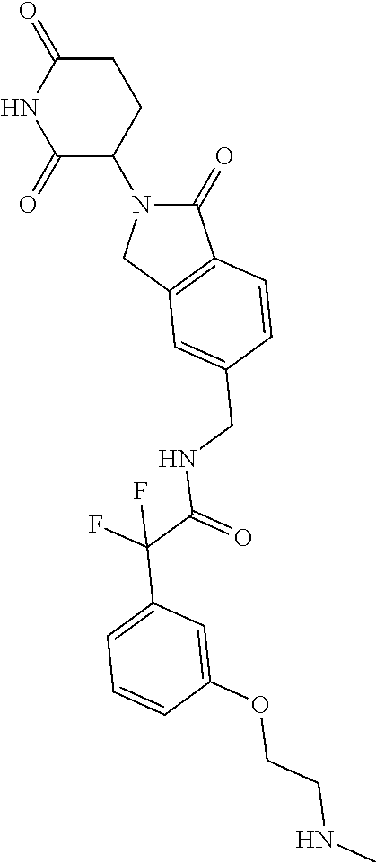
C1(=O)N(C2CCC(=O)NC2=O)CC2=C1C=CC(CNC(=O)C(F)(F)C1=CC=CC(OCCNC)=C1)=C2
